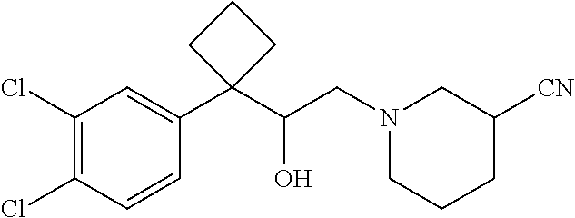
C1(Cl)=C(Cl)C=CC(C2(C(CN3CCCC([CN])C3)O)CCC2)=C1
